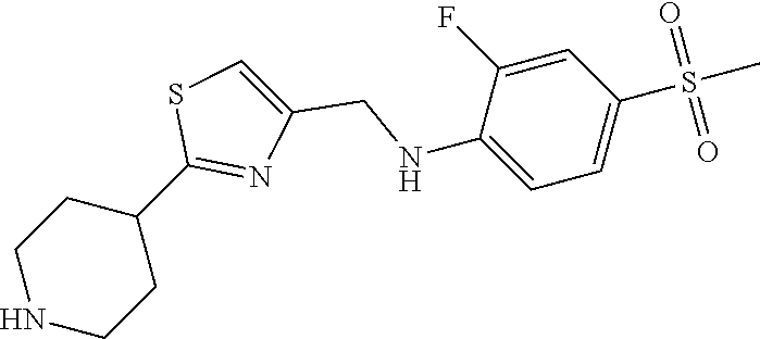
C1NCCC(C2=NC(CNC3=CC=C(S(=O)(=O)C)C=C3F)=CS2)C1
